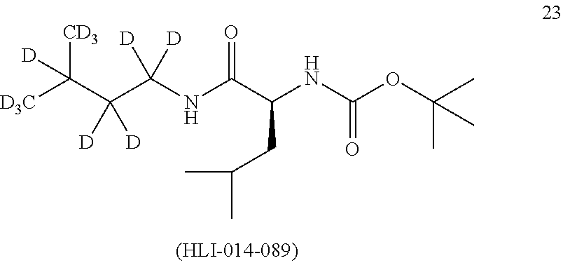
[D3C]C(C(C(NC(C(NC(OC(C)(C)C)=O)CC(C)C)=O)([D])[D])([D])[D])([CD3])[D]
